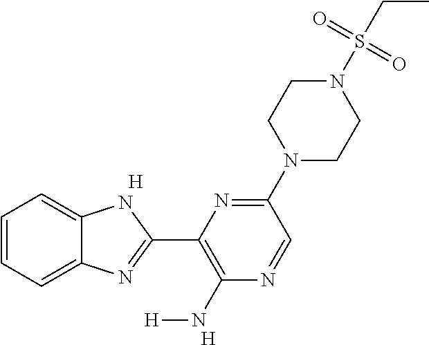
[H].C1=CC=C2C(=C1)NC(C1=C(N[H])N=CC(N3CCN(S(CC)(=O)=O)CC3)=N1)=N2.[H]
